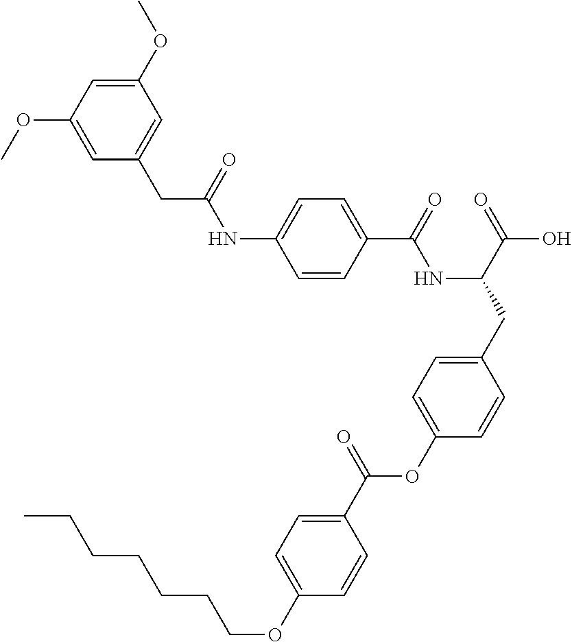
C1=CC(C(=O)NC(CC2=CC=C(OC(C3=CC=C(OCCCCCCC)C=C3)=O)C=C2)C(=O)O)=CC=C1NC(CC1=CC(OC)=CC(OC)=C1)=O
